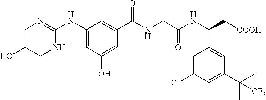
C1(NC2=NCC(O)CN2)=CC(O)=CC(C(NCC(NC(C[COOH])C2=CC(C(C)(C)[CF3])=CC(Cl)=C2)=O)=O)=C1
